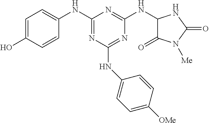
C1=C(O)C=CC(NC2=NC(NC3=CC=C([OMe])C=C3)=NC(NC3C(=O)N([Me])C(=O)N3)=N2)=C1
